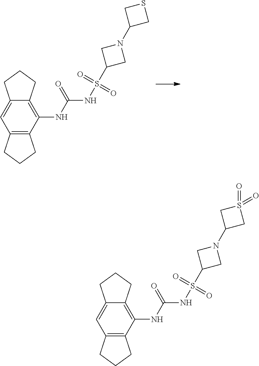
C12=C(NC(=O)NS(C3CN(C4CSC4)C3)(=O)=O)C3=C(C=C1CCC2)CCC3.C12=C(NC(=O)NS(C3CN(C4CS(=O)(=O)C4)C3)(=O)=O)C3=C(C=C1CCC2)CCC3
